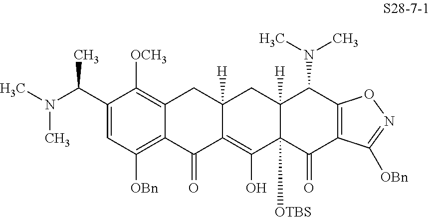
C1(C(N(C)C)C)=CC([OBn])=C2C(=C1[OCH3])CC1([H])C(=C(O)C3([OTBS])C([H])(C1)C(N(C)C)C1=C(C3=O)C([OBn])=NO1)C2=O
